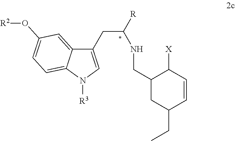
C12=CC(O[R2])=CC=C1N([R3])C=C2CC(NCC1C([X])C=CC(CC)C1)[R]
